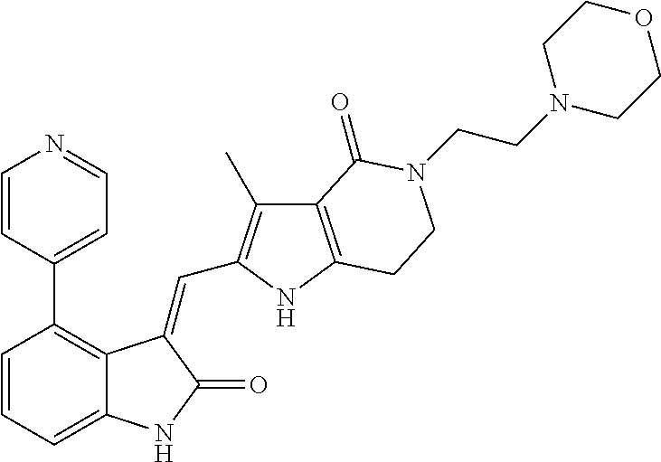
C1=CC=C2C(=C1C1=CC=NC=C1)C(=CC1=C(C)C3=C(N1)CCN(CCN1CCOCC1)C3=O)C(=O)N2
